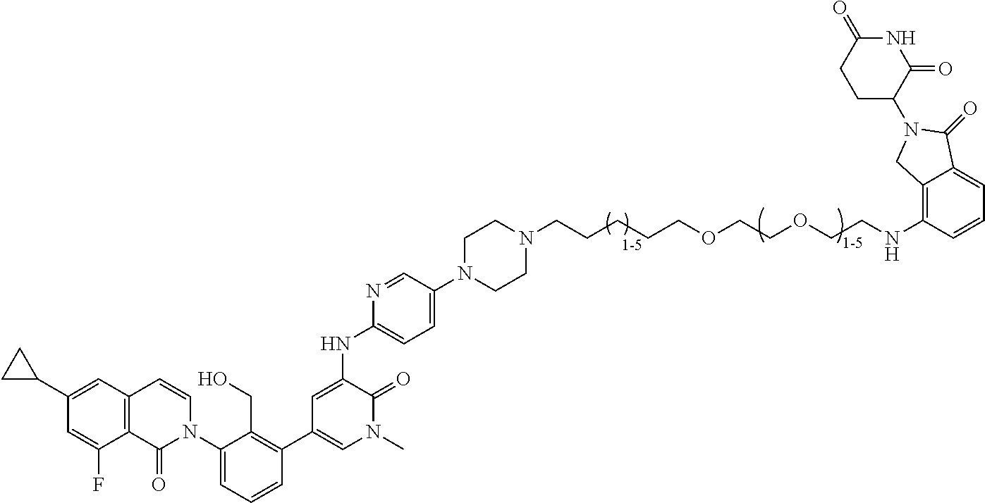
C12=C(C=C(C3CC3)C=C1F)C=CN(C1=CC=CC(C3=CN(C)C(=O)C(NC4=CC=C(N5CCN(CCCCCOCCOCCNC6=C7C(=CC=C6)C(=O)N(C6C(=O)NC(=O)CC6)C7)CC5)C=N4)=C3)=C1CO)C2=O
